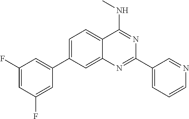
C1=C(C2=CC(F)=CC(F)=C2)C=C2C(=C1)C(NC)=NC(C1=CC=CN=C1)=N2
